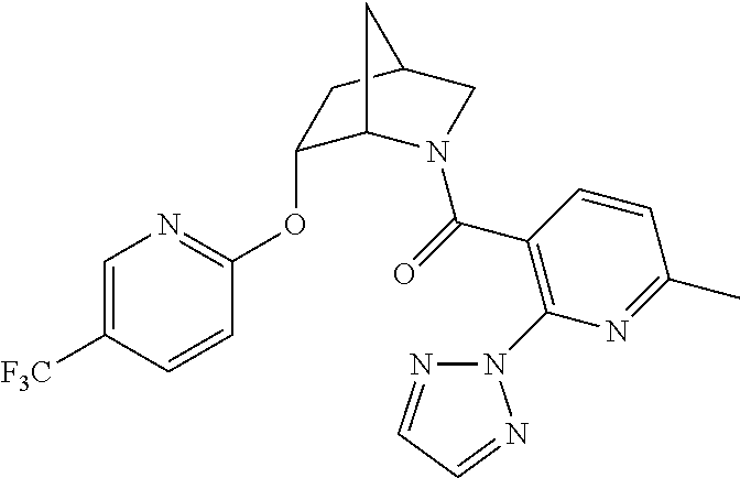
C1(C(=O)N2C3C(OC4=NC=C([F3C])C=C4)CC(C2)C3)=C(N2N=CC=N2)N=C(C)C=C1
